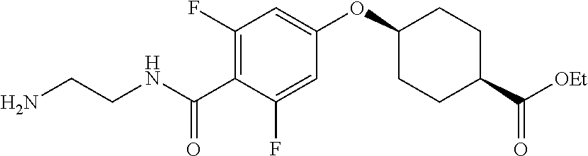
C1(F)=C(C(NCCN)=O)C(F)=CC(OC2CCC(C([OEt])=O)CC2)=C1
